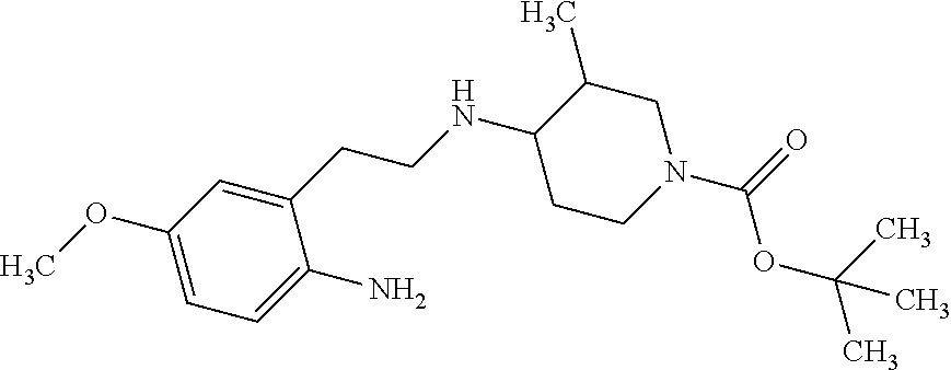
C1(OC)=CC=C(N)C(CCNC2CCN(C(=O)OC(C)(C)C)CC2C)=C1
